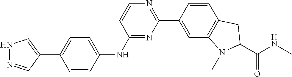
C1=CC(C2=NC=CC(NC3=CC=C(C4=CNN=C4)C=C3)=N2)=CC2=C1CC(C(NC)=O)N2C
